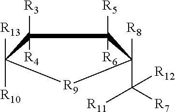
C1([R3])([R4])C([R13])([R10])[R9]C([R8])(C([R11])([R12])[R7])C1([R5])[R6]
